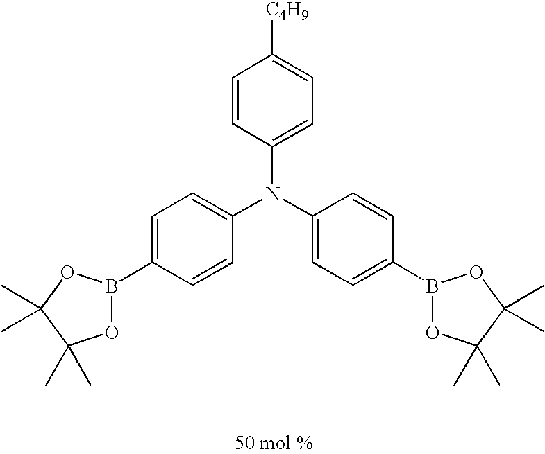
O1B(C2=CC=C(N(C3=CC=C(B4OC(C)(C)C(C)(C)O4)C=C3)C3=CC=C([C4H9])C=C3)C=C2)OC(C)(C)C1(C)C
